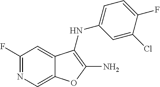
C12=CN=C(F)C=C1C(NC1=CC=C(F)C(Cl)=C1)=C(N)O2
